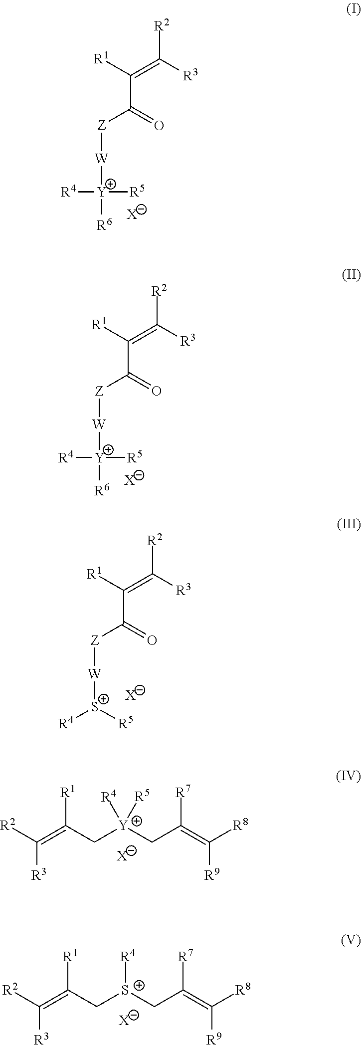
[R1]C(=C([R3])[R2])C(=O)[Z][W][Y]([R6])([R4])[R5].[X].[R1]C(=C([R3])[R2])C(=O)[Z][W][Y]([R6])([R4])[R5].[X].[R1]C(=C([R3])[R2])C(=O)[Z][W][S+]([R4])[R5].[X].[R2]C(=C(C[Y](CC(=C([R8])[R9])[R7])([R4])[R5])[R1])[R3].[X].[R2]C(=C(C[S+](CC(=C([R8])[R9])[R7])[R4])[R1])[R3].[X]
